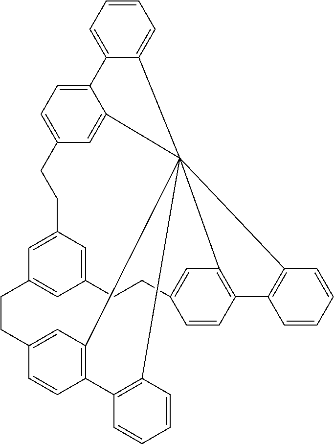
C12=CC=CC=C1C1345C6=CC(=CC=C26)CCC2=CC(=CC(=C2)CCC2=CC1=C(C=C2)C1=C3C=CC=C1)CCC1=CC4=C(C=C1)C1=C5C=CC=C1
